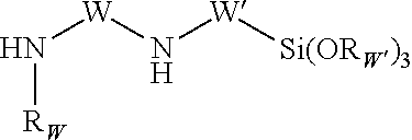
N([W]N[W][Si(ORW)3])[RW]
